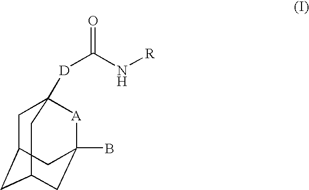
[D](C(N[R])=O)C12CC3CC(CC(B)([A]1)C3)C2
